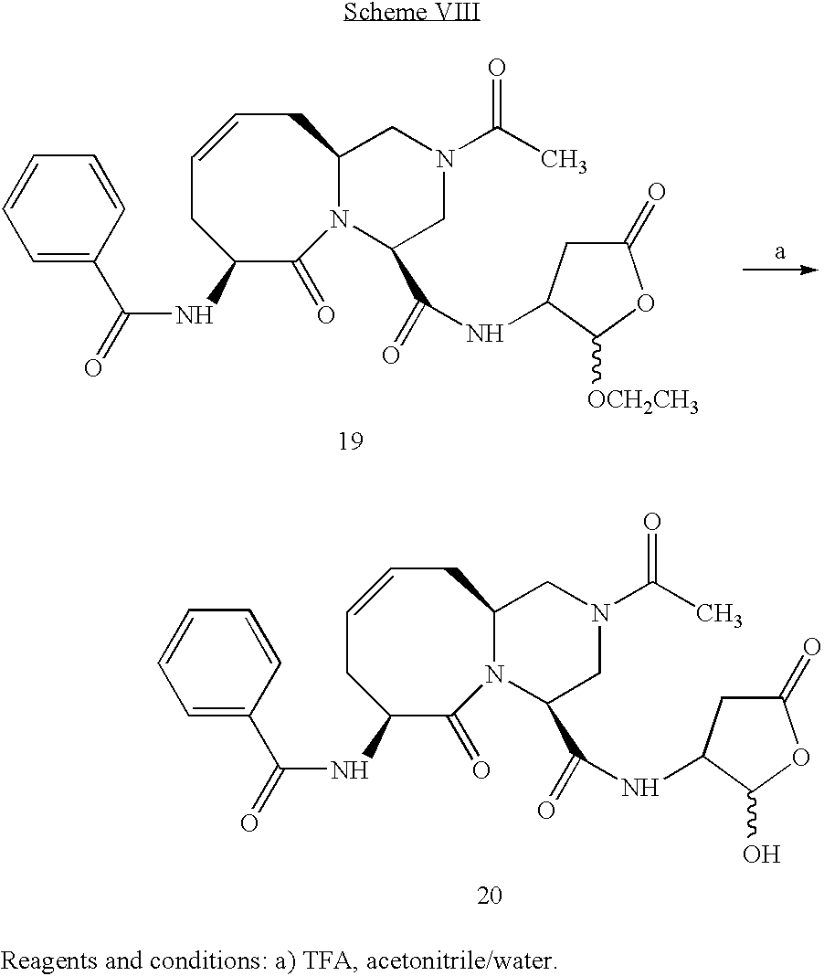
C1C=CCC(NC(=O)C2=CC=CC=C2)C(=O)N2C1CN(C(C)=O)CC2C(=O)NC1CC(=O)OC1[OCH2CH3].C1C=CCC(NC(=O)C2=CC=CC=C2)C(=O)N2C1CN(C(C)=O)CC2C(=O)NC1CC(=O)OC1O
